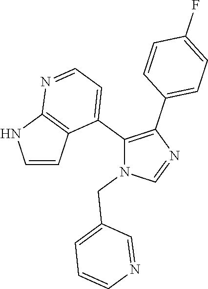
C1=CC2=C(N1)N=CC=C2C1=C(C2=CC=C(F)C=C2)N=CN1CC1=CC=CN=C1
